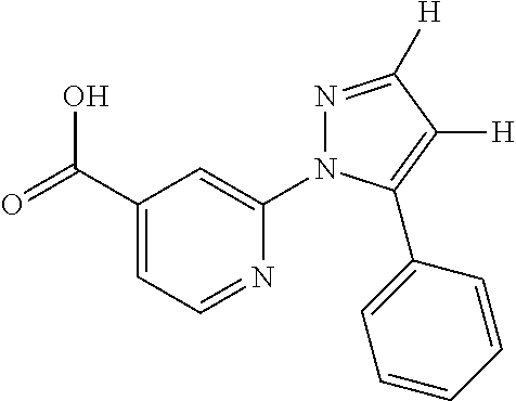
OC(C1=CC=NC(N2N=C([H])C([H])=C2C2=CC=CC=C2)=C1)=O
